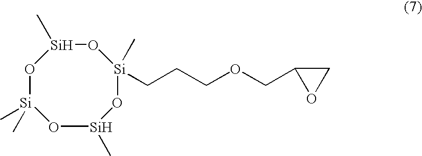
O1[Si](C)(C)O[Si](C)O[Si](C)(CCCOCC2OC2)O[Si]1C
